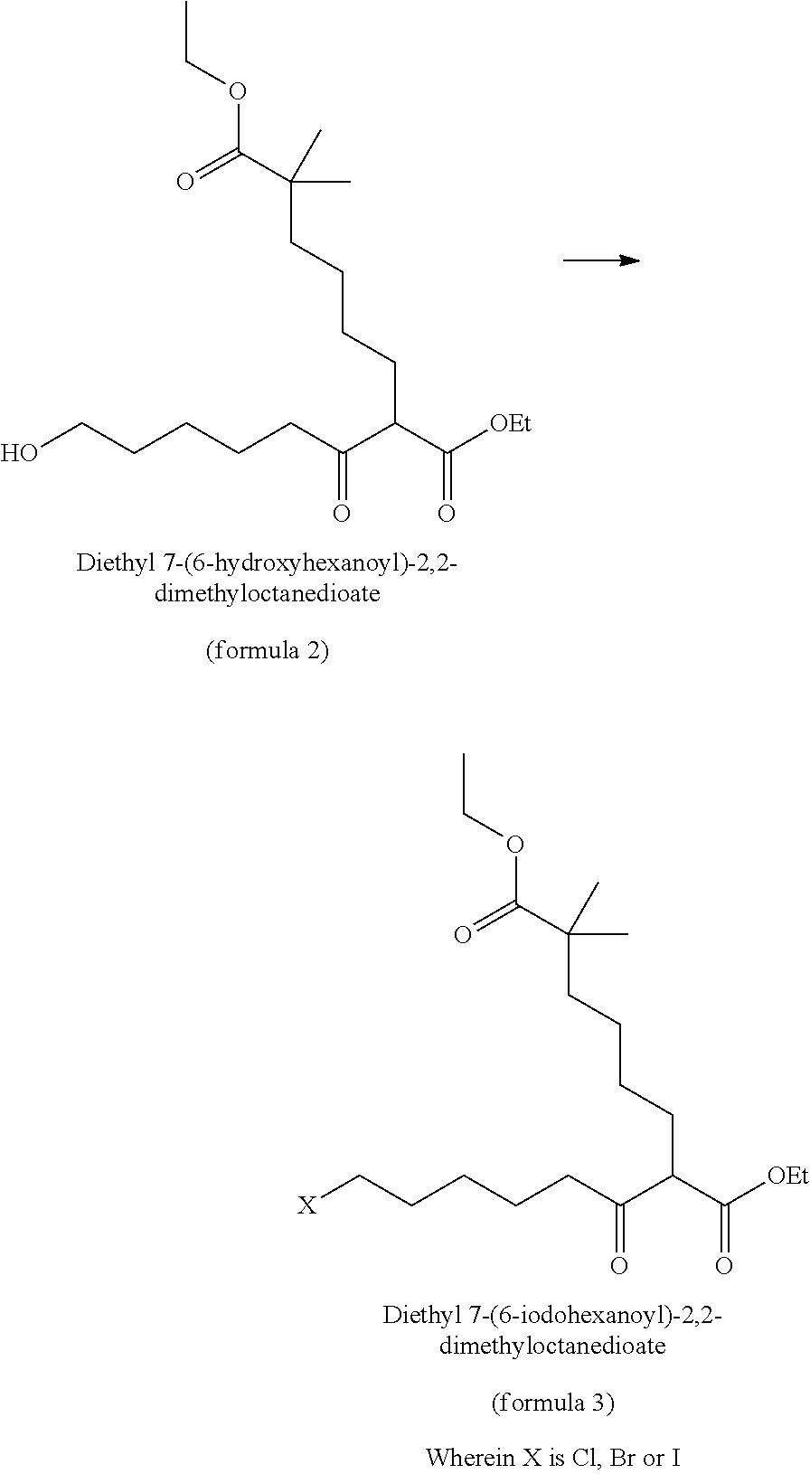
CCOC(C(CCCCC(C(=O)[OEt])C(=O)CCCCCO)(C)C)=O.CCOC(C(CCCCC(C(=O)[OEt])C(=O)CCCCC[X])(C)C)=O
